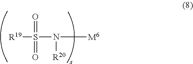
[R19]S(N([M6])[R20])(=O)=O
